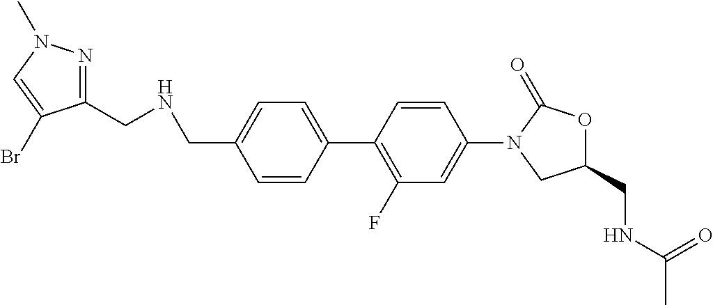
C1=CC(C2=C(F)C=C(N3CC(CNC(=O)C)OC3=O)C=C2)=CC=C1CNCC1=NN(C)C=C1Br
